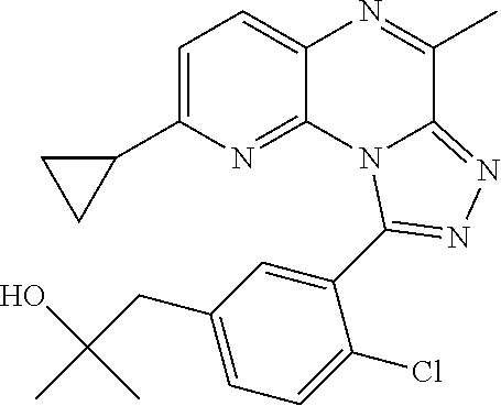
C1=C(C2CC2)N=C2C(=C1)N=C(C)C1=NN=C(C3=CC(CC(C)(O)C)=CC=C3Cl)N21
